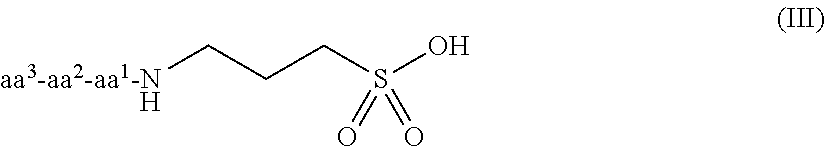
[aa3-aa2-aa1-NH]CCCS(O)(=O)=O
